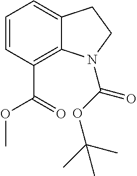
C1=CC(C(OC)=O)=C2C(=C1)CCN2C(OC(C)(C)C)=O
